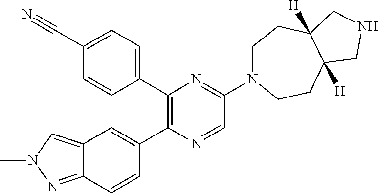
C12=NN(C)C=C1C=C(C1=C(C3=CC=C(C#N)C=C3)N=C(N3CCC4([H])C([H])(CC3)CNC4)C=N1)C=C2
